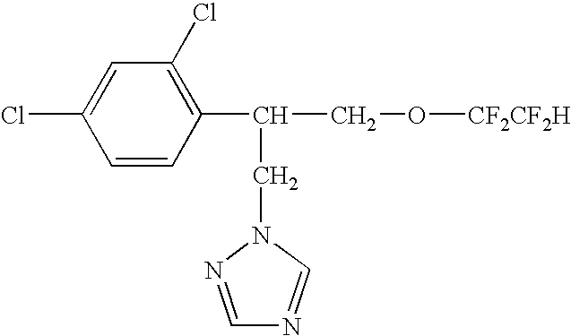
ClC1=CC(Cl)=C(C(CN2C=NC=N2)CO[CF2CF2H])C=C1
